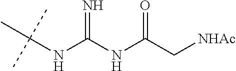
CC(NC(NC(C[NHAc])=O)=N)(C)C
